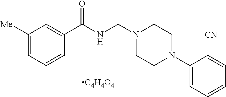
C1([Me])=CC=CC(C(NCN2CCN(C3=CC=CC=C3[CN])CC2)=O)=C1.[C4H4O4]
